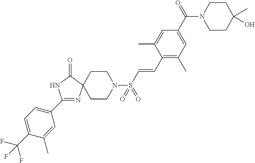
C1(C2=CC=C(C(F)(F)F)C(C)=C2)=NC2(C(=O)N1)CCN(S(C=CC1=C(C)C=C(C(N3CCC(O)(C)CC3)=O)C=C1C)(=O)=O)CC2
